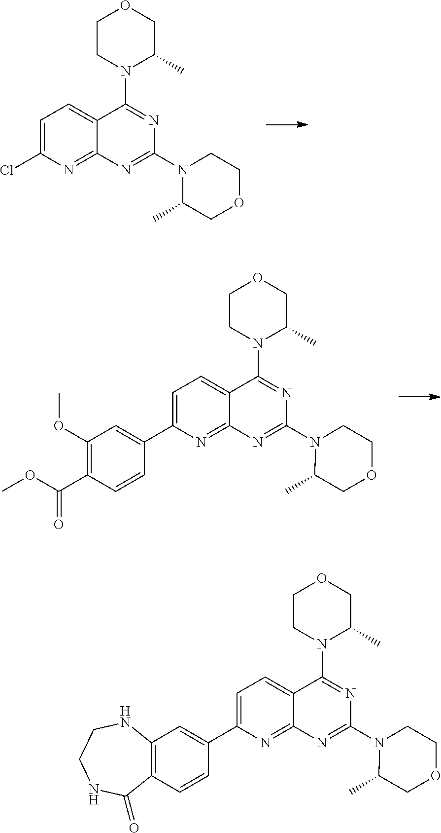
C1CN(C2=NC(N3C(C)COCC3)=NC3=NC(C4=CC(OC)=C(C(OC)=O)C=C4)=CC=C23)C(C)CO1.C1CN(C2=NC(N3C(C)COCC3)=NC3=NC(Cl)=CC=C23)C(C)CO1.C1CN(C2=NC(N3C(C)COCC3)=NC3=NC(C4=CC5=C(C=C4)C(=O)NCCN5)=CC=C23)C(C)CO1
